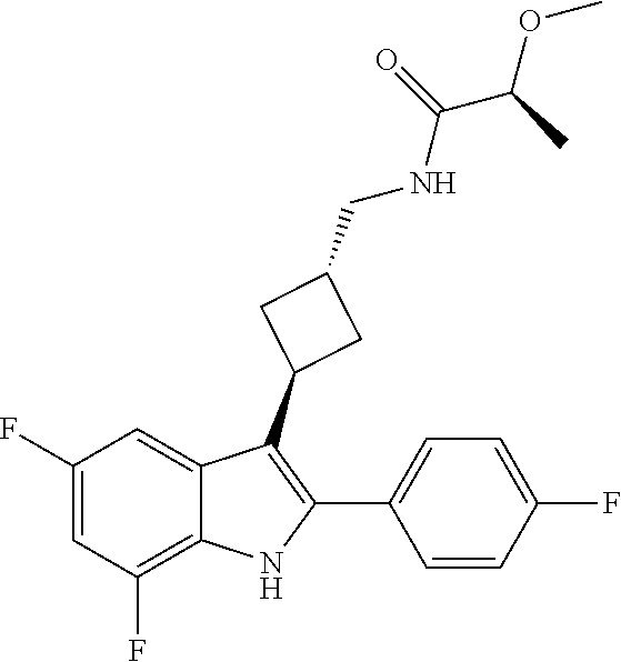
C1(CNC(C(OC)C)=O)CC(C2=C(C3=CC=C(F)C=C3)NC3=C(F)C=C(F)C=C23)C1
